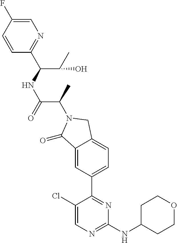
C1(=O)C2=CC(C3=NC(NC4CCOCC4)=NC=C3Cl)=CC=C2CN1C(C(NC(C1=NC=C(F)C=C1)C(C)O)=O)C
